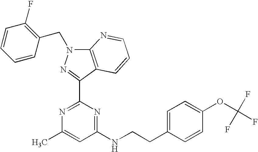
N1=C(C2=NN(CC3=C(F)C=CC=C3)C3=C2C=CC=N3)N=C(NCCC2=CC=C(OC(F)(F)F)C=C2)C=C1C
